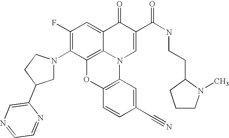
C1(F)=C(N2CC(C3=CN=CC=N3)CC2)C2=C3C(=C1)C(=O)C(C(NCCC1CCCN1C)=O)=CN3C1=C(O2)C=CC(C#N)=C1
